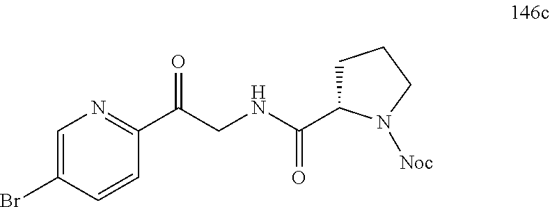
C1(Br)=CN=C(C(CNC(C2CCCN2[Noc])=O)=O)C=C1
